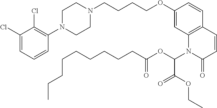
C1(Cl)=CC=CC(N2CCN(CCCCOC3=CC4=C(C=C3)C=CC(=O)N4C(OC(=O)CCCCCCCCC)C(OCC)=O)CC2)=C1Cl
